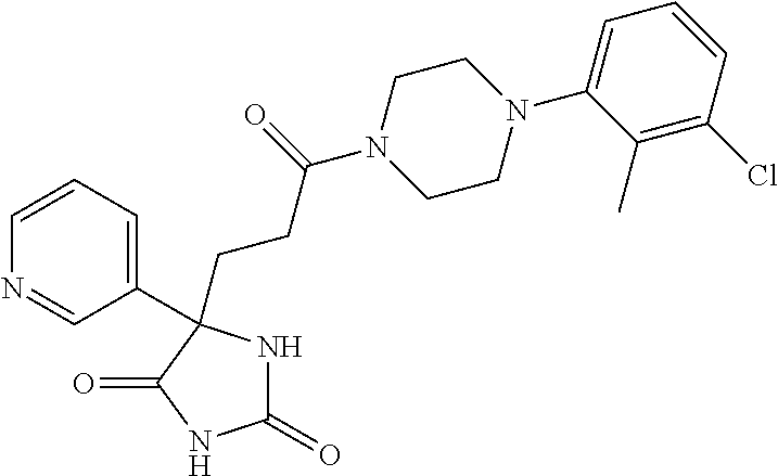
C1(=O)NC(C2=CC=CN=C2)(CCC(N2CCN(C3=CC=CC(Cl)=C3C)CC2)=O)C(=O)N1
